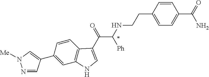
C1(C2=CN([Me])N=C2)=CC2=C(C=C1)C(C(=O)C(NCCC1=CC=C(C(N)=O)C=C1)[Ph])=CN2
